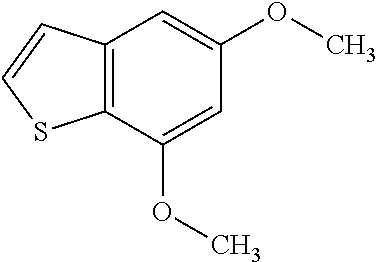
C12=C(C(OC)=CC(OC)=C1)SC=C2
